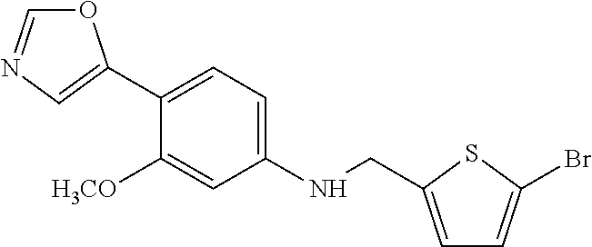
O1C=NC=C1C1=CC=C(NCC2=CC=C(Br)S2)C=C1[H3CO]
